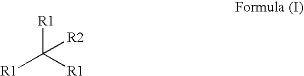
[R1]C([R1])([R2])[R1]
